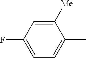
CC1=CC=C(F)C=C1[Me]
